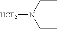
C(C)N(CC)[HCF2]
